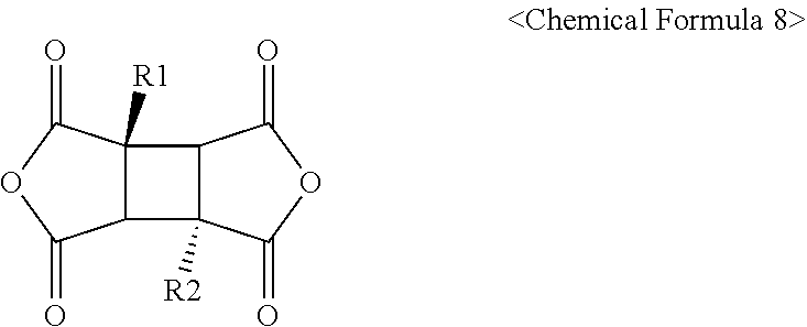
C12([R1])C(C3([R2])C1C(=O)OC3=O)C(=O)OC2=O
